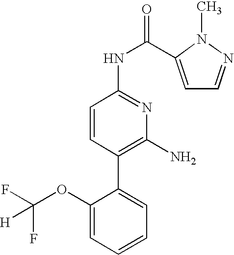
C1(OC(F)(F)[H])=CC=CC=C1C1=C(N)N=C(NC(=O)C2=CC=NN2C)C=C1
